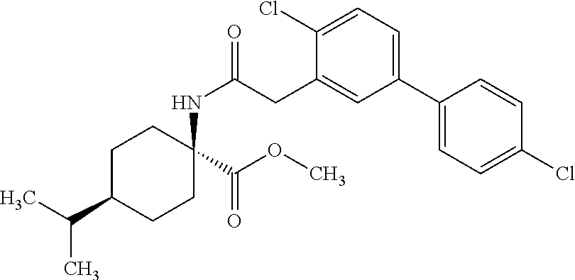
C1CC(C(=O)OC)(NC(CC2=CC(C3=CC=C(Cl)C=C3)=CC=C2Cl)=O)CCC1C(C)C
